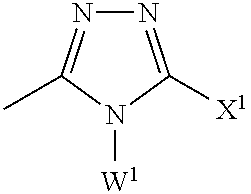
N1=C([X1])N([W1])C(C)=N1
